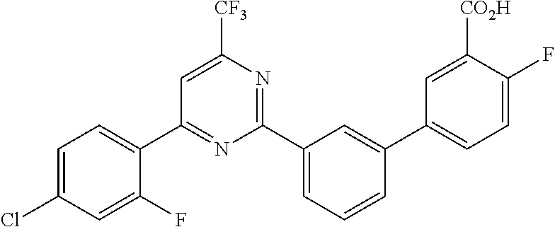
C1(C2=CC=C(Cl)C=C2F)=NC(C2=CC=CC(C3=CC=C(F)C([CO2H])=C3)=C2)=NC([CF3])=C1
